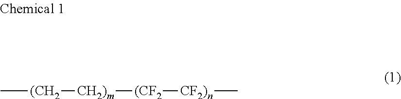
C[(CH2][CH2)m][(CF2][CF2)n]C
